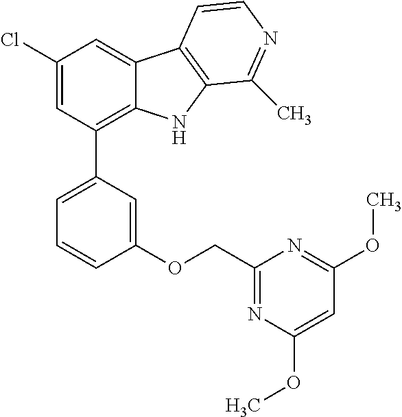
C1(Cl)=CC(C2=CC=CC(OCC3=NC(OC)=CC(OC)=N3)=C2)=C2C(=C1)C1=C(N2)C(C)=NC=C1
